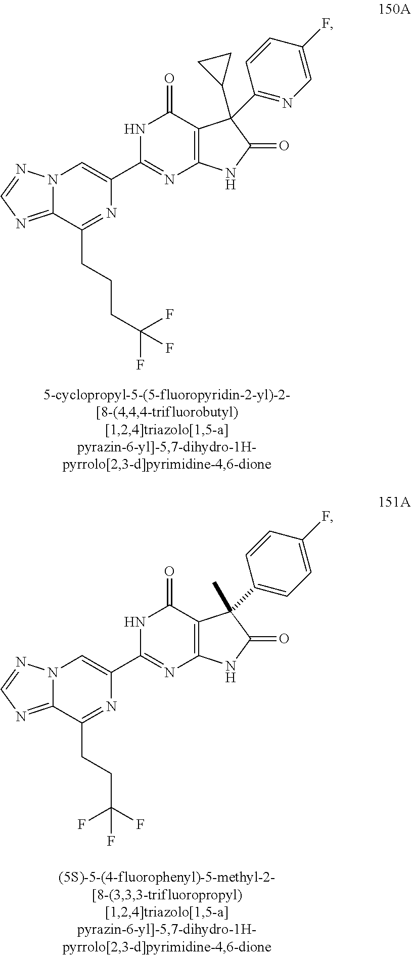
C12=NC=NN1C=C(C1=NC3=C(C(=O)N1)C(C1=NC=C(F)C=C1)(C1CC1)C(=O)N3)N=C2CCCC(F)(F)F.C12=NC=NN1C=C(C1=NC3=C(C(=O)N1)C(C1=CC=C(F)C=C1)(C)C(=O)N3)N=C2CCC(F)(F)F
